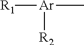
[R1][Ar](C)[R2]
